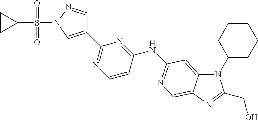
C1(C2=CN(S(C3CC3)(=O)=O)N=C2)=NC=CC(NC2=NC=C3C(=C2)N(C2CCCCC2)C(CO)=N3)=N1
